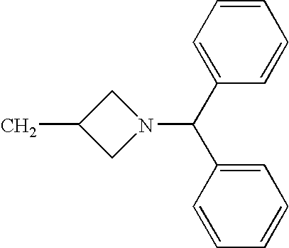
C1C(C)CN1C(C1=CC=CC=C1)C1=CC=CC=C1
